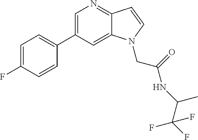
C1=C(C2=CC=C(F)C=C2)C=C2C(=N1)C=CN2CC(NC(C(F)(F)F)C)=O
